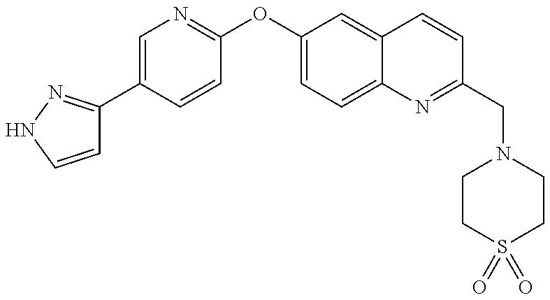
C1=CNN=C1C1=CN=C(OC2=CC=C3C(=C2)C=CC(CN2CCS(=O)(=O)CC2)=N3)C=C1
